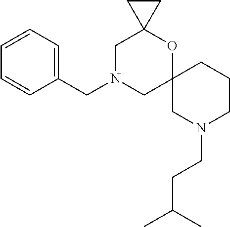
C1N(CC2=CC=CC=C2)CC2(OC13CC3)CN(CCC(C)C)CCC2
